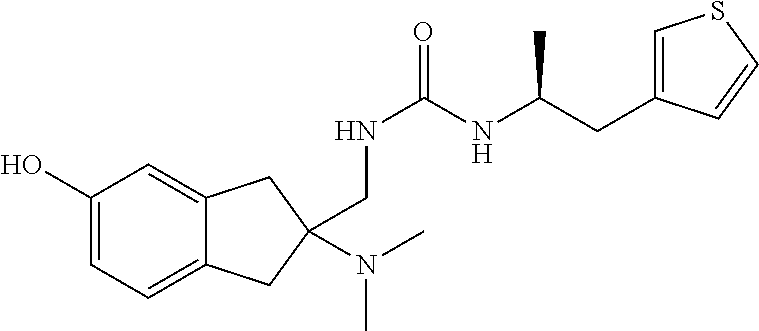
C1(O)=CC=C2C(=C1)CC(N(C)C)(CNC(=O)NC(CC1=CSC=C1)C)C2
